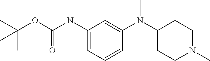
CC(OC(=O)NC1=CC=CC(N(C2CCN(C)CC2)C)=C1)(C)C
